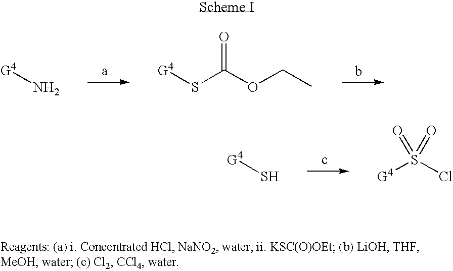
[G4]N.[G4]SC(OCC)=O.[G4]S.S(Cl)([G4])(=O)=O
